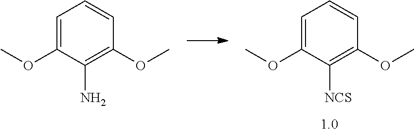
C1=C(OC)C([NCS])=C(OC)C=C1.C1=C(OC)C(N)=C(OC)C=C1
